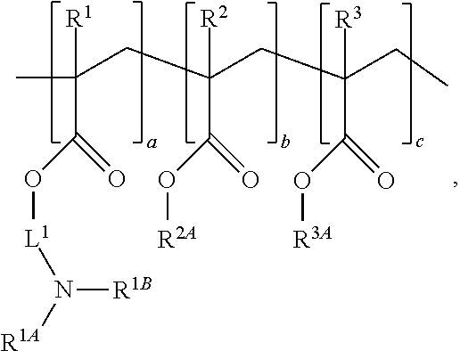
CC(CC(C(=O)O[R2A])([R2])CC(CC)(C(=O)O[R3A])[R3])([R1])C(=O)O[L1]N([R1B])[R1A]
